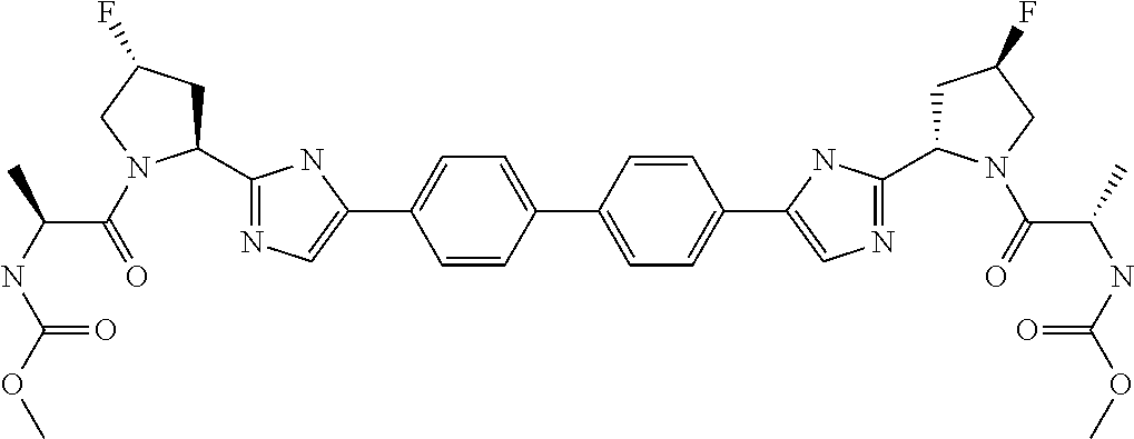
C1=C(C2=CN=C(C3CC(F)CN3C(C(NC(=O)OC)C)=O)N2)C=CC(C2=CC=C(C3=CN=C(C4CC(F)CN4C(=O)C(NC(=O)OC)C)N3)C=C2)=C1
